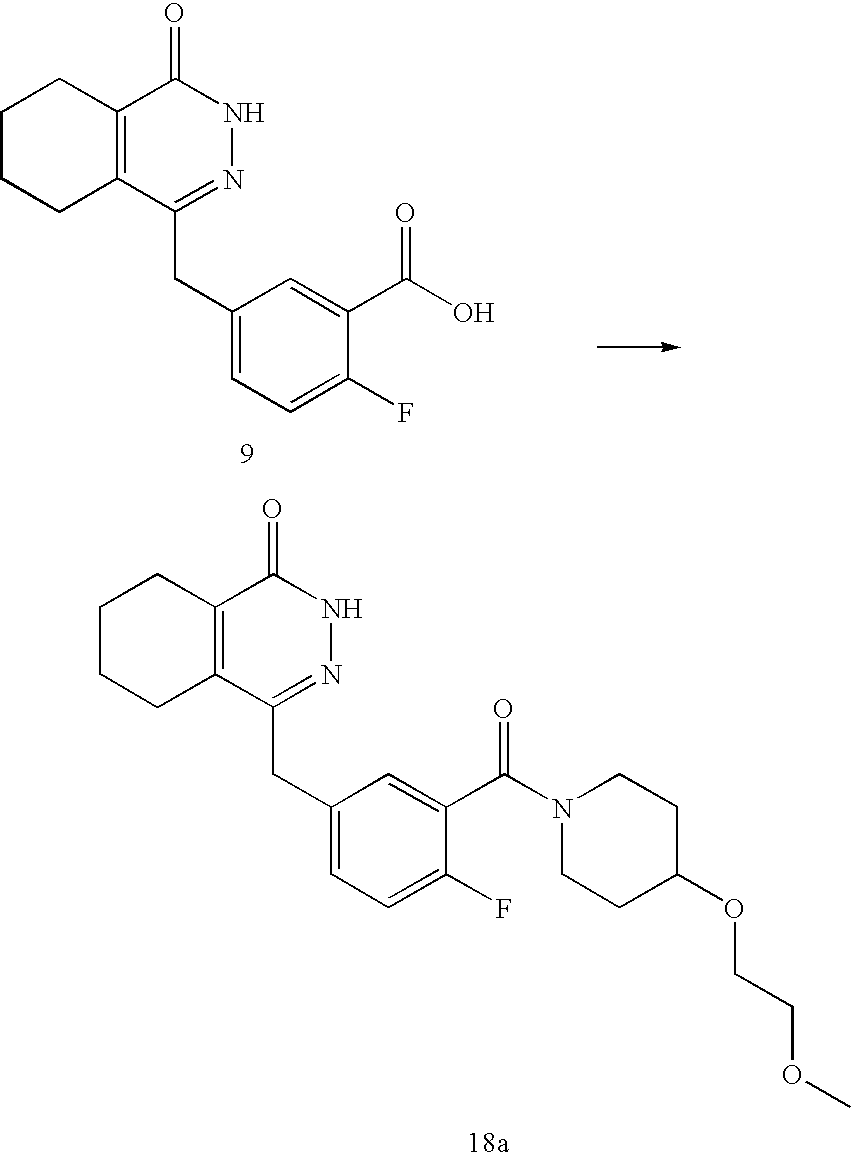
C12=C(C(CC3=CC=C(F)C(C(N4CCC(OCCOC)CC4)=O)=C3)=NNC1=O)CCCC2.C12=C(C(CC3=CC=C(F)C(C(O)=O)=C3)=NNC1=O)CCCC2
